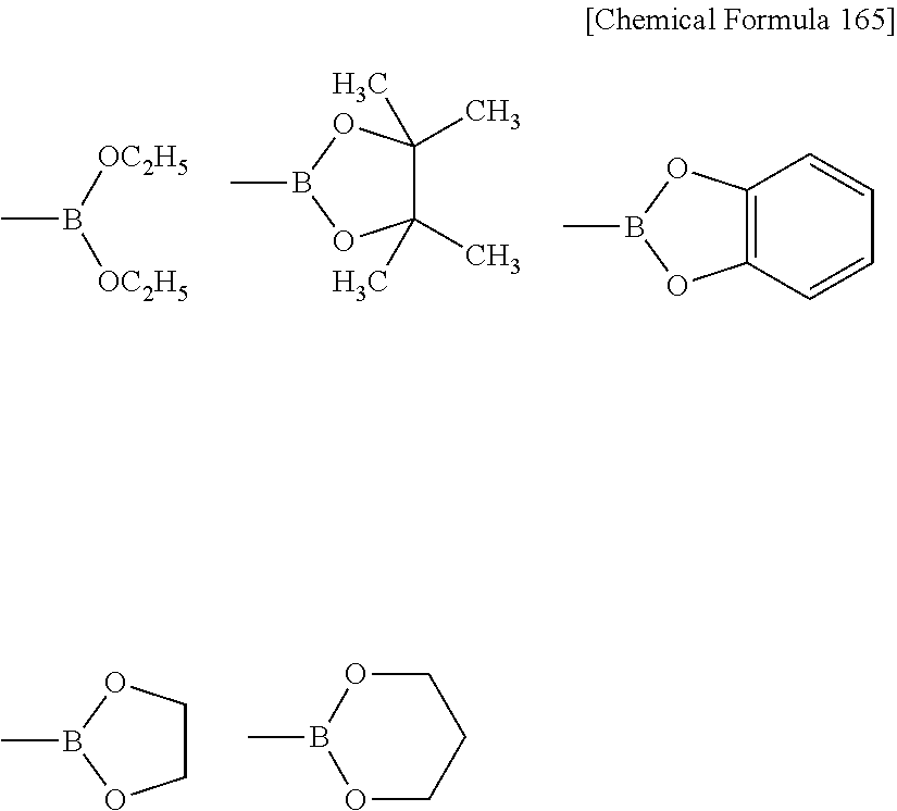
CB([OC2H5])[OC2H5].CB1OC(C)(C)C(C)(C)O1.CB1OC2=C(O1)C=CC=C2.CB1OCCO1.CB1OCCCO1
